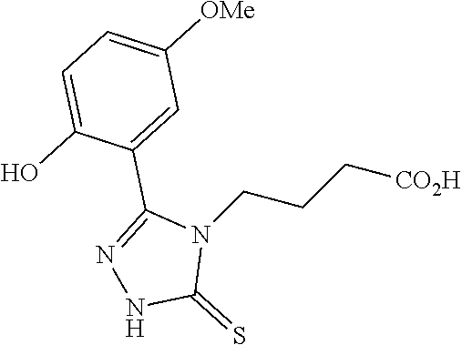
N1=C(C2=CC([OMe])=CC=C2O)N(CCC[CO2H])C(=S)N1
